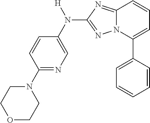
C1=C(C2=CC=CC3=NC(N(C4=CN=C(N5CCOCC5)C=C4)[H])=NN23)C=CC=C1
